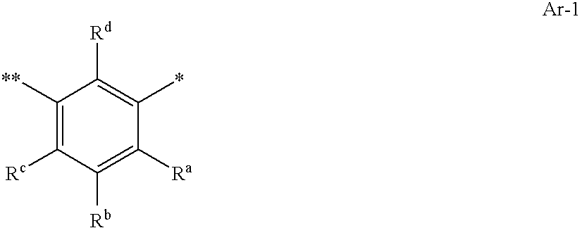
C1([**])=C([Rc])C([Rb])=C([Ra])C(*)=C1[Rd]
